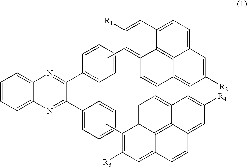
C1=CC=C2C(=C1)N=C(C1=CC=CC=C1)C(C1=CC=CC=C1)=N2.CC1=C2C3=C4C(=CC=C3C=C1[R1])C=C([R2])C=C4C=C2.CC1=C([R3])C=C2C3=C4C(=CC=C31)C=C([R4])C=C4C=C2
